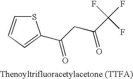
S1C=CC=C1C(CC(C(F)(F)F)=O)=O
